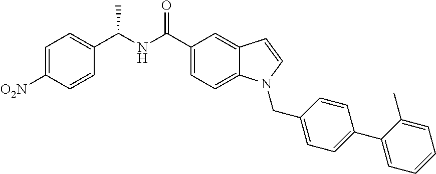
C1=C([O2N])C=CC(C(NC(C2=CC=C3C(=C2)C=CN3CC2=CC=C(C3=CC=CC=C3C)C=C2)=O)C)=C1
